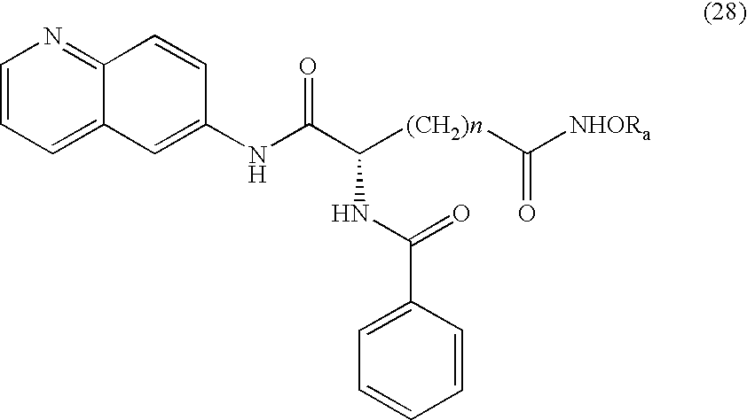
C1=CC=C2C(=N1)C=CC(NC(C([(CH2)n]C([NHORa])=O)NC(C1=CC=CC=C1)=O)=O)=C2
